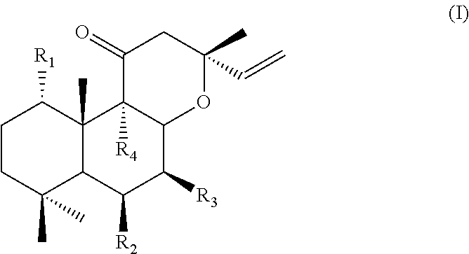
C1CC(C)(C)C2C(C)(C1[R1])C1([R4])C(C([R3])C2[R2])OC(C)(C=C)CC1=O
